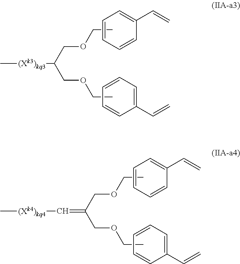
C[(Xk3)kq3]C(COCC)COCC.C1=CC=CC(C=C)=C1.C1=CC=C(C=C)C=C1.C1=CC=CC(C=C)=C1.C1=CC=C(C=C)C=C1.C[(Xk4)kq4]C=C(COCC)COCC
